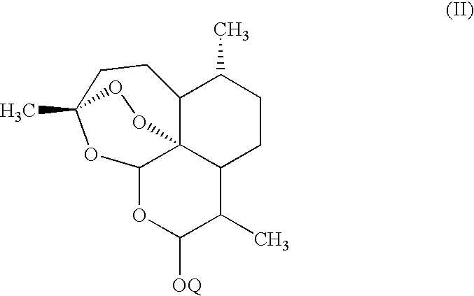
C12C(C)CCC3C(C)C([OQ])OC4C13OOC(C)(CC2)O4
